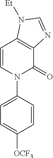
C1=CN(C2=CC=C([OCF3])C=C2)C(=O)C2=C1N([Et])C=N2
